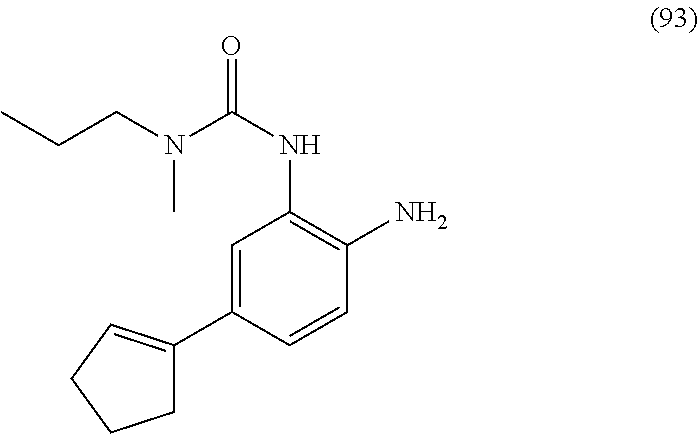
O=C(NC1=C(N)C=CC(C2=CCCC2)=C1)N(CCC)C
